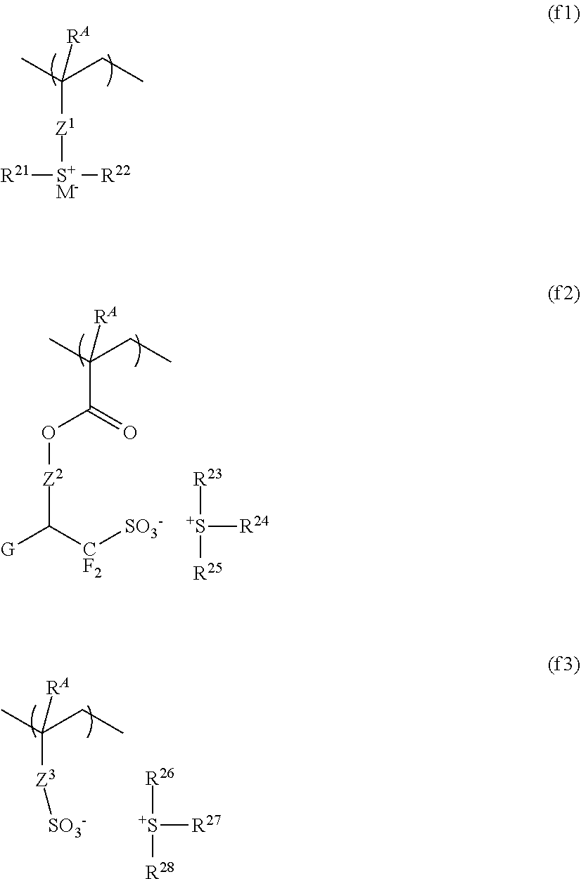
[Z1]([S+M-]([R21])[R22])C(CC)(C)[RA].C(C(CC)(C)[RA])(O[Z2]C([CF2][SO3-])[G])=O.[R23][S+]([R25])[R24].[Z3](C(CC)(C)[RA])[SO3-].[R26][S+]([R28])[R27]
